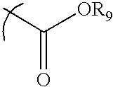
CC([OR9])=O
